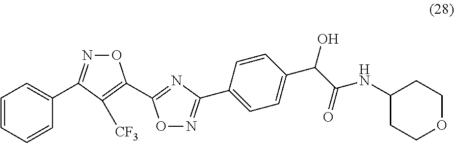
O1N=C(C2=CC=CC=C2)C([CF3])=C1C1=NC(C2=CC=C(C(C(=O)NC3CCOCC3)O)C=C2)=NO1
